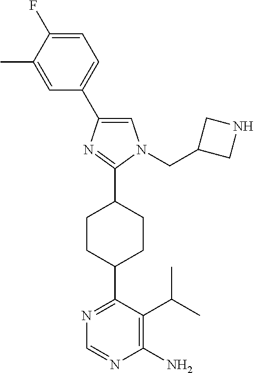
C1=C(C2=CN(CC3CNC3)C(C3CCC(C4=NC=NC(N)=C4C(C)C)CC3)=N2)C=C(C)C(F)=C1
